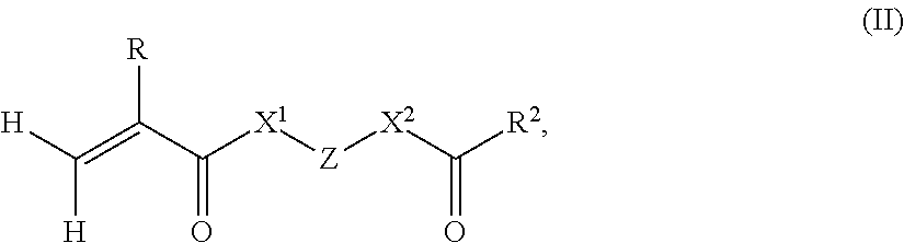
[H]C(=C(C([X1][Z][X2]C([R2])=O)=O)[R])[H]
